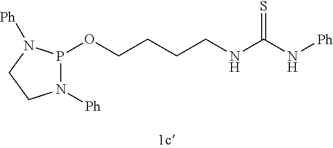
P1(OCCCCNC(N[Ph])=S)N([Ph])CCN1[Ph]
